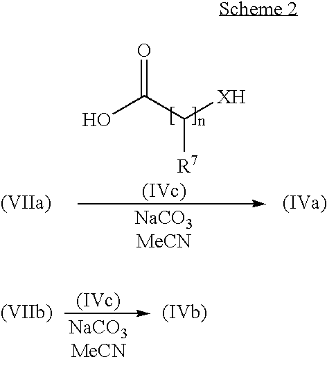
OC(C([XH])[R7])=O
